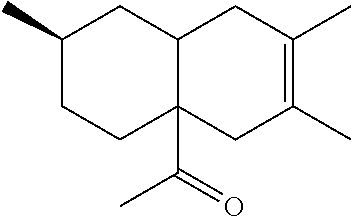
C1(C)CCC2(C(=O)C)C(C1)CC(C)=C(C)C2
